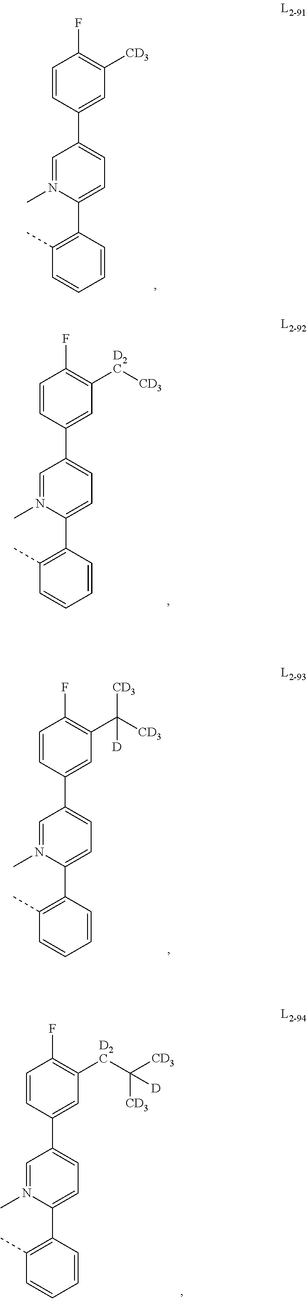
C1(C2=CC([CD3])=C(F)C=C2)=CC=C(C2=C(C)C=CC=C2)N(C)=C1.C1(C2=CC([D2C][CD3])=C(F)C=C2)=CC=C(C2=C(C)C=CC=C2)N(C)=C1.C1(C2=CC(C([CD3])([CD3])[D])=C(F)C=C2)=CC=C(C2=C(C)C=CC=C2)N(C)=C1.C1(C2=CC([D2C]C([CD3])([CD3])[D])=C(F)C=C2)=CC=C(C2=C(C)C=CC=C2)N(C)=C1
